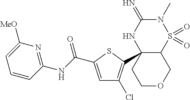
C12C(C3=C(Cl)C=C(C(NC4=NC([MeO])=CC=C4)=O)S3)(NC(=N)N(C)S1(=O)=O)CCOC2
